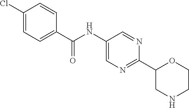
C(NC1=CN=C(C2CNCCO2)N=C1)(C1=CC=C(Cl)C=C1)=O
